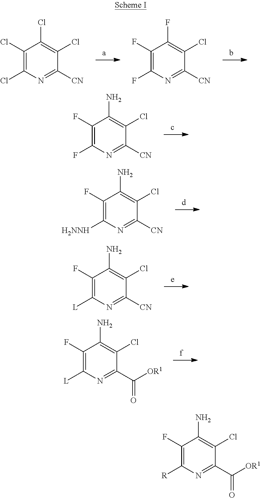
C1(Cl)=C(Cl)N=C([CN])C(Cl)=C1Cl.C1(F)=C(F)N=C([CN])C(Cl)=C1F.C1(F)=C(F)N=C([CN])C(Cl)=C1N.C1(F)=C([H2NNH])N=C([CN])C(Cl)=C1N.C1(F)=C([L])N=C([CN])C(Cl)=C1N.C1(F)=C([L])N=C(C(=O)[OR1])C(Cl)=C1N.C1(F)=C([R])N=C(C(=O)[OR1])C(Cl)=C1N
